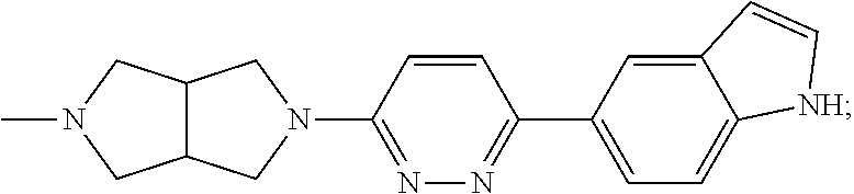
C12C(CN(C3=NN=C(C4=CC=C5C(=C4)C=C[NH]5)C=C3)C1)CN(C)C2
